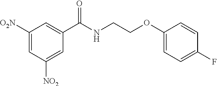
C1([O2N])=CC([NO2])=CC(C(NCCOC2=CC=C(F)C=C2)=O)=C1
